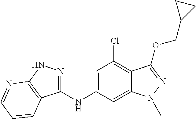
C1(NC2=CC(Cl)=C3C(=C2)N(C)N=C3OCC2CC2)=NNC2=C1C=CC=N2
